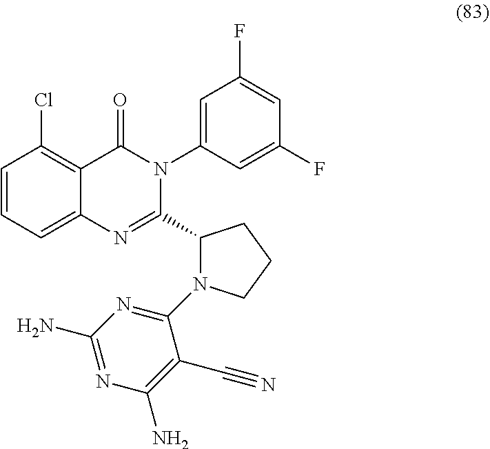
C1=CC=C2C(=C1Cl)C(=O)N(C1=CC(F)=CC(F)=C1)C(C1N(C3=NC(N)=NC(N)=C3C#N)CCC1)=N2
